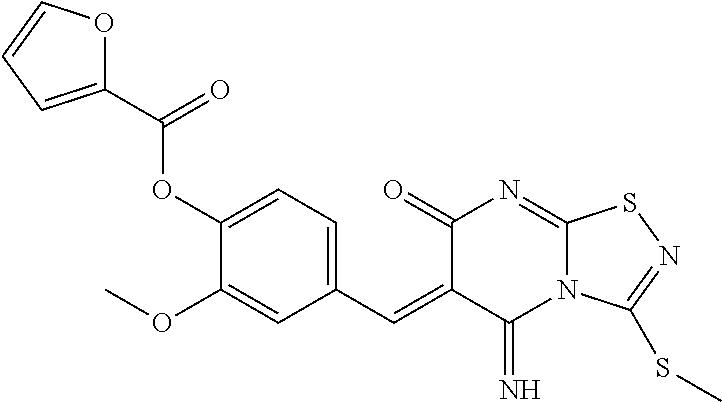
C1(=O)C(=CC2=CC=C(OC(C3=CC=CO3)=O)C(OC)=C2)C(=N)N2C(=N1)SN=C2SC
